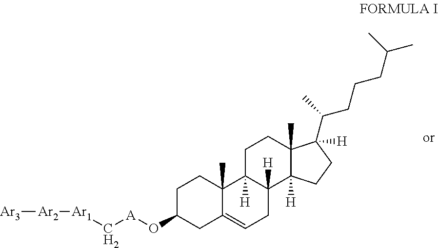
[Ar3][Ar2][Ar1]C[A]OC1CC2=CCC3([H])C([H])(C2(C)CC1)CCC1(C)C3([H])CCC1([H])C(CCCC(C)C)C
